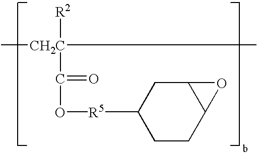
C[CH2C]([R2])(C)C(=O)O[R5]C1CCC2C(C1)O2
